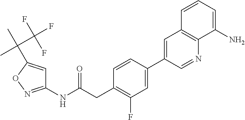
C1(NC(CC2=C(F)C=C(C3=CC4=C(N=C3)C(N)=CC=C4)C=C2)=O)=NOC(C(C)(C(F)(F)F)C)=C1
